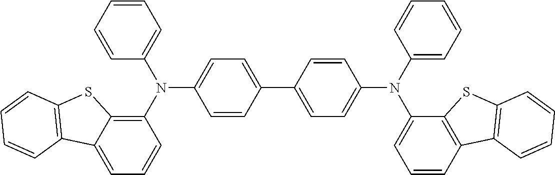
C1=CC=CC(N(C2=C3C(=CC=C2)C2=C(S3)C=CC=C2)C2=CC=C(C3=CC=C(N(C4=CC=CC=C4)C4=CC=CC5=C4SC4=C5C=CC=C4)C=C3)C=C2)=C1
